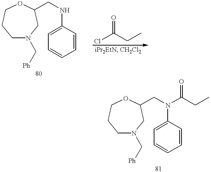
C1N(C[Ph])CC(CNC2=CC=CC=C2)OCC1.ClC(CC)=O.C1N(C[Ph])CC(CN(C2=CC=CC=C2)C(CC)=O)OCC1
